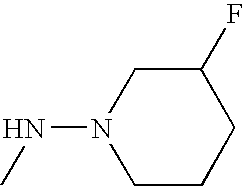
C1(F)CN(NC)CCC1
